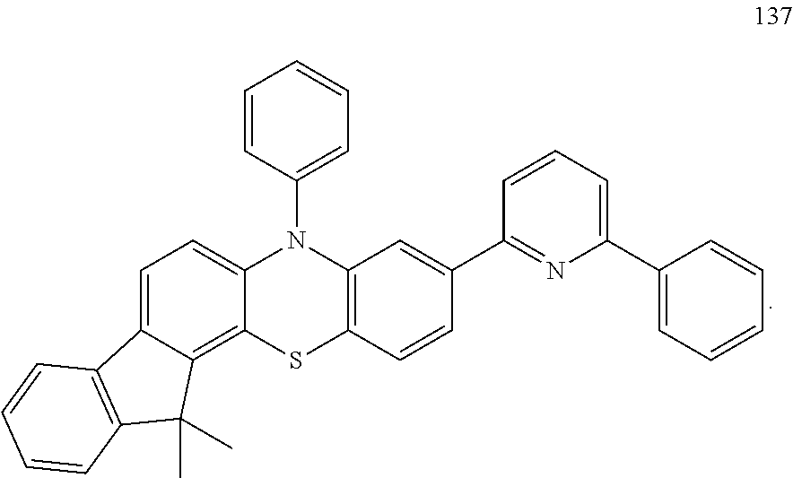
C1=CC(N2C3=CC=C4C(=C3SC3=C2C=C(C2=NC(C5=CC=CC=C5)=CC=C2)C=C3)C(C)(C)C2=C4C=CC=C2)=CC=C1
